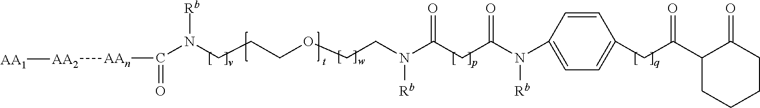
C1=CC(N(C(CC(N(CCOCCCN([Rb])C(=O)[AAn][AA2][AA1])[Rb])=O)=O)[Rb])=CC=C1CC(C1CCCCC1=O)=O
